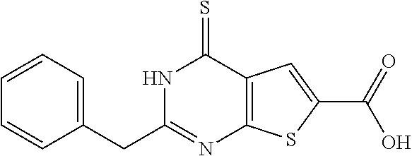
C1=CC=C(CC2=NC3=C(C(=S)N2)C=C(C(=O)O)S3)C=C1
